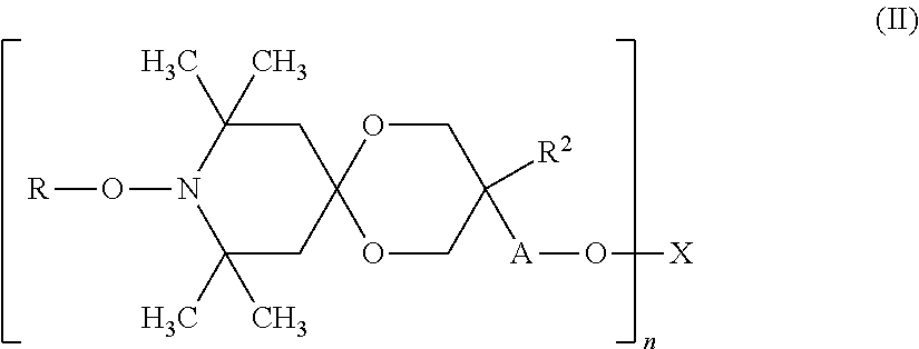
C1C(C)(C)N(O[R])C(C)(C)CC12OCC([R2])([A]O[X])CO2
